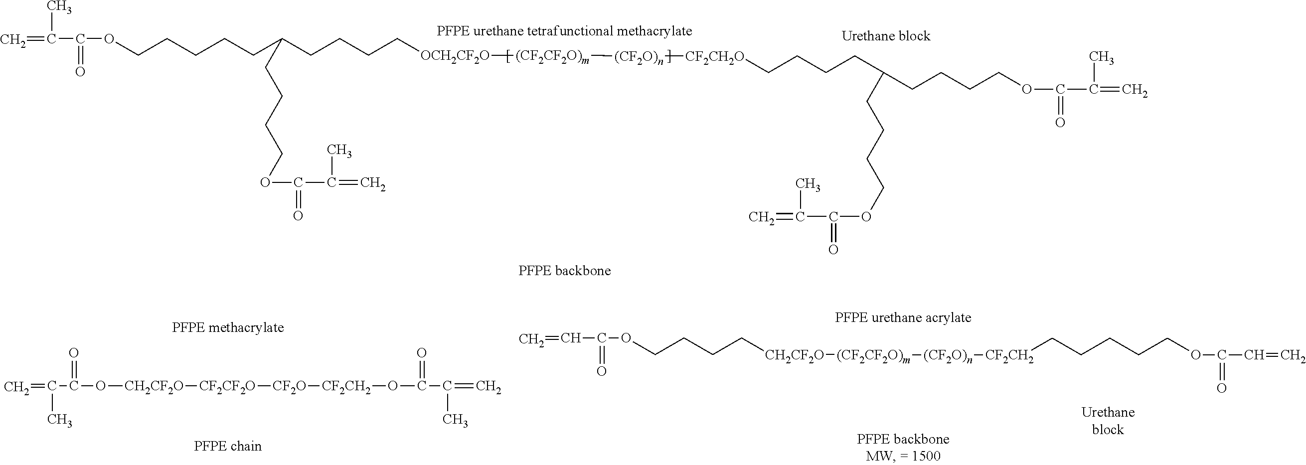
[PFPE backbone].O(CCCCCC(CCCC[OCH2CF2O][(CF2CF2O)m][(CF2O)n][CF2CH2O]CCCCC(CCCCOC(=O)C(C)=C)CCCCOC(C(C)=C)=O)CCCCOC(C(C)=C)=O)C(=O)C(C)=C.C=C(C)C(=O)O[CH2CF2O][CF2CF2O][CF2O][CF2CH2]OC(=O)C(C)=C.C=CC(=O)OCCCC[CH2CF2O][(CF2CF2O)m][(CF2O)n][CF2CH2]CCCCCOC(C=C)=O
